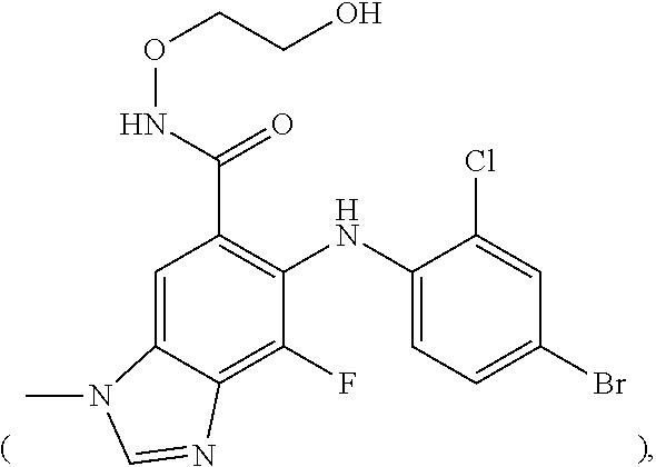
N(C(C1=C(NC2=CC=C(Br)C=C2Cl)C(F)=C2C(=C1)N(C)C=N2)=O)OCCO
